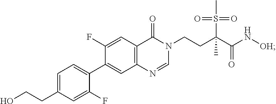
C1=NC2=C(C=C(F)C(C3=CC=C(CCO)C=C3F)=C2)C(=O)N1CCC(S(=O)(=O)C)(C)C(N[OH])=O
